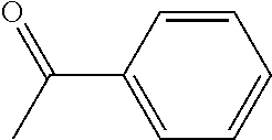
C(C1=CC=CC=C1)(C)=O
